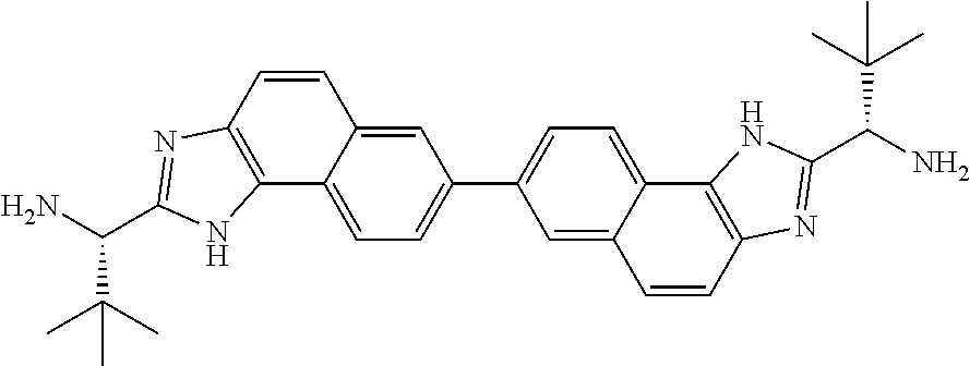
C1=C2C(=CC=C1C1=CC=C3C(=C1)C=CC1=C3NC(C(N)C(C)(C)C)=N1)C1=C(C=C2)N=C(C(N)C(C)(C)C)N1
